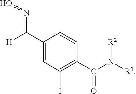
C(C1=CC(I)=C(C(N([R1])[R2])=O)C=C1)([H])=NO
